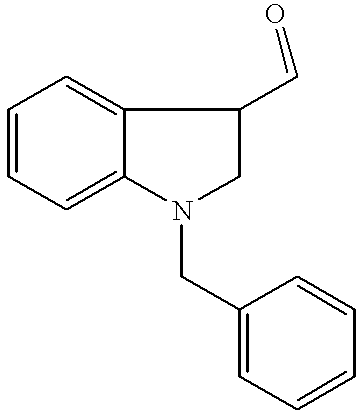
C1=CC=C2C(=C1)C(C=O)CN2CC1=CC=CC=C1
